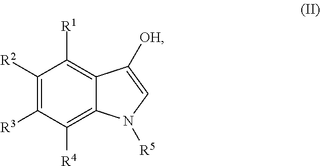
C1([R2])=C([R3])C([R4])=C2C(=C1[R1])C([OH])=CN2[R5]
